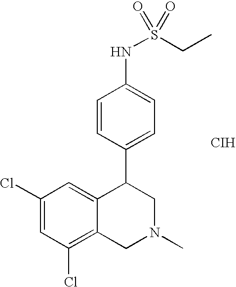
C1=CC(C2C3=CC(Cl)=CC(Cl)=C3CN(C)C2)=CC=C1NS(CC)(=O)=O.[CIH]
